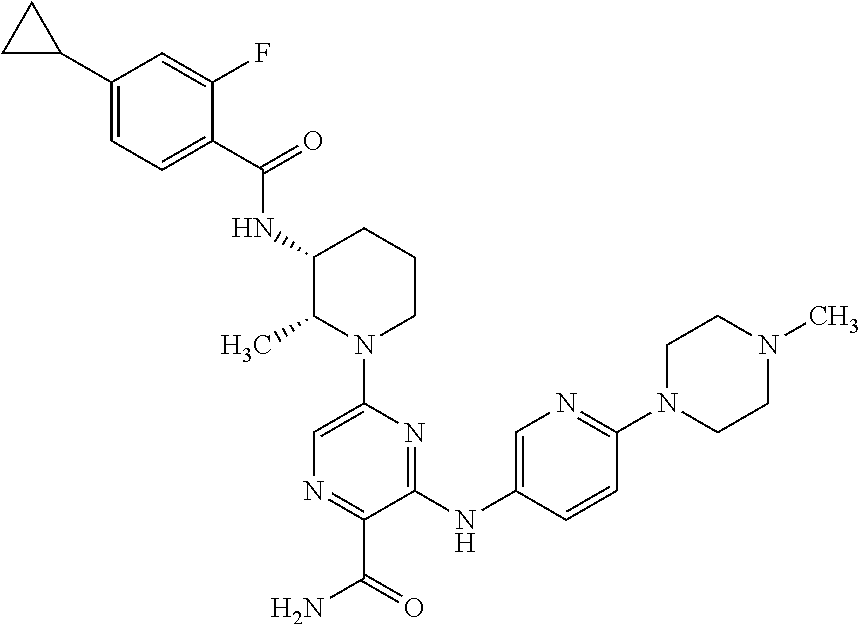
C1CN(C2=CN=C(C(=O)N)C(NC3=CN=C(N4CCN(C)CC4)C=C3)=N2)C(C)C(NC(C2=CC=C(C3CC3)C=C2F)=O)C1
